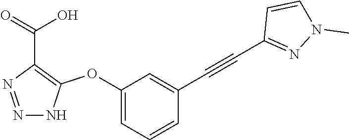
C1(OC2=C(C(=O)O)N=NN2)=CC=CC(C#CC2=NN(C)C=C2)=C1
